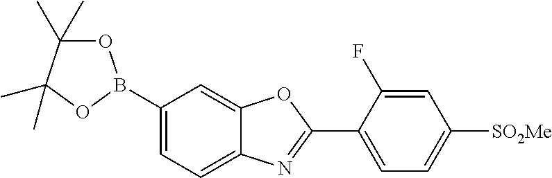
C1=C(B2OC(C)(C)C(C)(C)O2)C=C2C(=C1)N=C(C1=CC=C([SO2Me])C=C1F)O2
